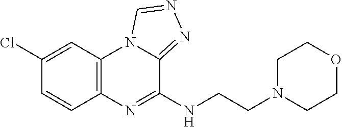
C12=C(C=C(Cl)C=C1)N1C(=NN=C1)C(NCCN1CCOCC1)=N2
